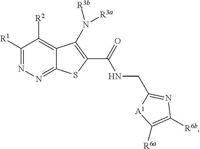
C1([R1])=NN=C2C(=C1[R2])C(N([R3a])[R3b])=C(C(NCC1=NC([R6b])=C([R6a])[A1]1)=O)S2
